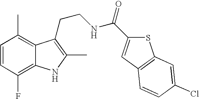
C1=CC(F)=C2C(=C1C)C(CCNC(=O)C1=CC3=C(S1)C=C(Cl)C=C3)=C(C)N2
